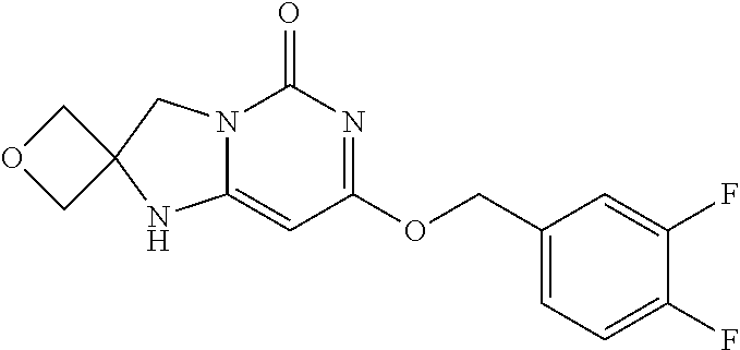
FC1=CC=C(COC2=NC(=O)N3C(=C2)NC2(C3)COC2)C=C1F
